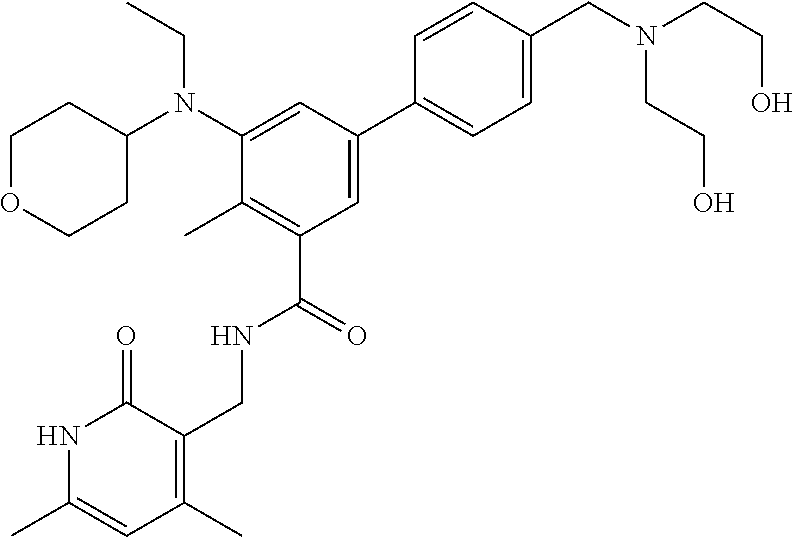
C1=CC(CN(CCO)CCO)=CC=C1C1=CC(C(=O)NCC2=C(C)C=C(C)NC2=O)=C(C)C(N(C2CCOCC2)CC)=C1
